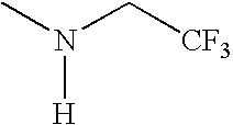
CN(C[CF3])[H]
